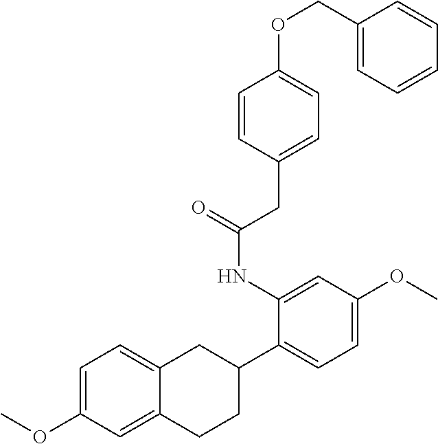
C(C1=CC=C(OCC2=CC=CC=C2)C=C1)C(NC1=CC(OC)=CC=C1C1CC2=CC=C(OC)C=C2CC1)=O
